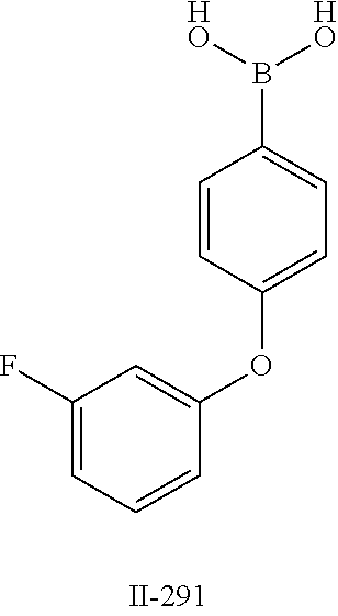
C1=CC(OC2=CC(F)=CC=C2)=CC=C1B([HO])[HO]
